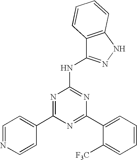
N1=C(C2=CC=CC=C2[F3C])N=C(NC2=NNC3=C2C=CC=C3)N=C1C1=CC=NC=C1
